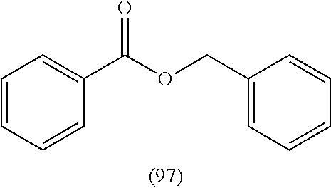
O=C(OCC1=CC=CC=C1)C1=CC=CC=C1
